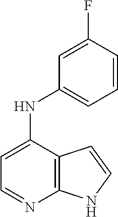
C1=C(NC2=CC=CC(F)=C2)C2=C(N=C1)NC=C2
